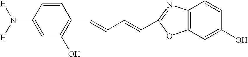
C12=C(C=C(O)C=C1)OC(C=CC=CC1=C(O)C=C(N([H])[H])C=C1)=N2
